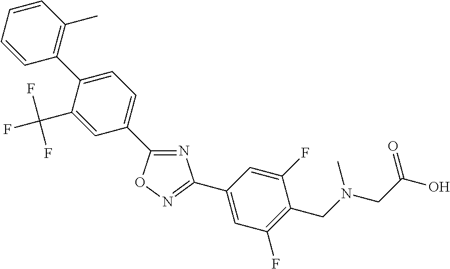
C1(C2=CC=C(C3=C(C)C=CC=C3)C(C(F)(F)F)=C2)=NC(C2=CC(F)=C(CN(CC(O)=O)C)C(F)=C2)=NO1
